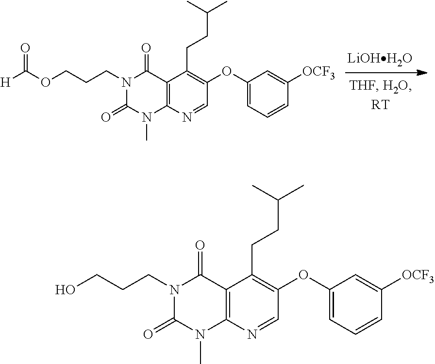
O(CCCN1C(=O)N(C)C2=C(C1=O)C(CCC(C)C)=C(OC1=CC=CC([OCF3])=C1)C=N2)C([H])=O.[LiOHH2O].OCCCN1C(=O)N(C)C2=C(C1=O)C(CCC(C)C)=C(OC1=CC=CC([OCF3])=C1)C=N2
